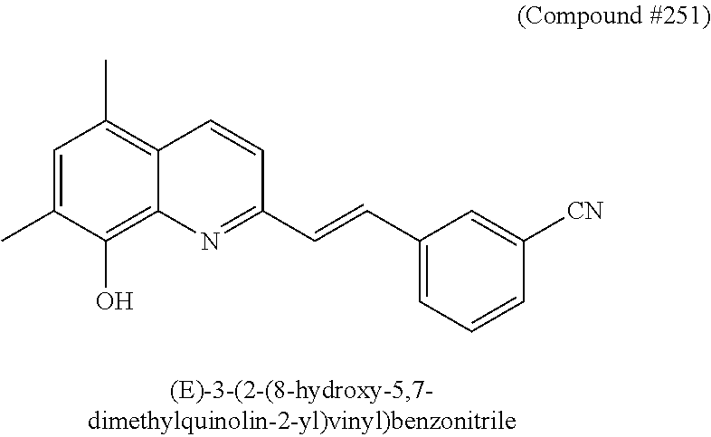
C1=C(C)C(O)=C2C(=C1C)C=CC(C=CC1=CC=CC([CN])=C1)=N2
